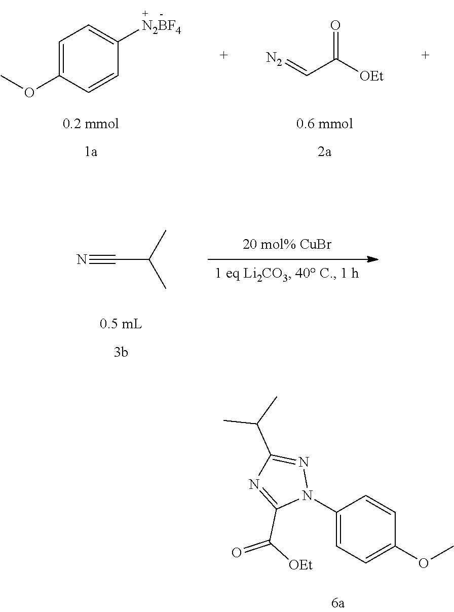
N#CC(C)C.C1(N2N=C(C(C)C)N=C2C([OEt])=O)=CC=C(OC)C=C1.[N2]=CC([OEt])=O.C1=C(OC)C=CC([N2BF4])=C1
